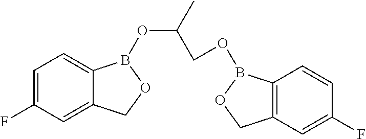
C12=CC(F)=CC=C1B(OC(C)COB1C3=C(C=C(F)C=C3)CO1)OC2
